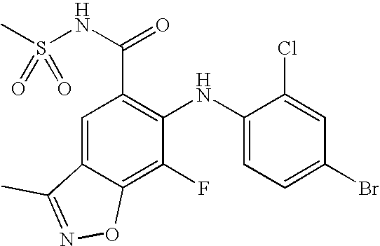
C1(F)=C2C(=CC(C(NS(C)(=O)=O)=O)=C1NC1=CC=C(Br)C=C1Cl)C(C)=NO2
